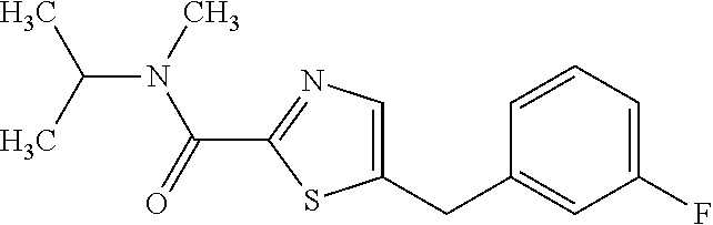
C1=CC=C(F)C=C1CC1=CN=C(C(N(C(C)C)C)=O)S1
